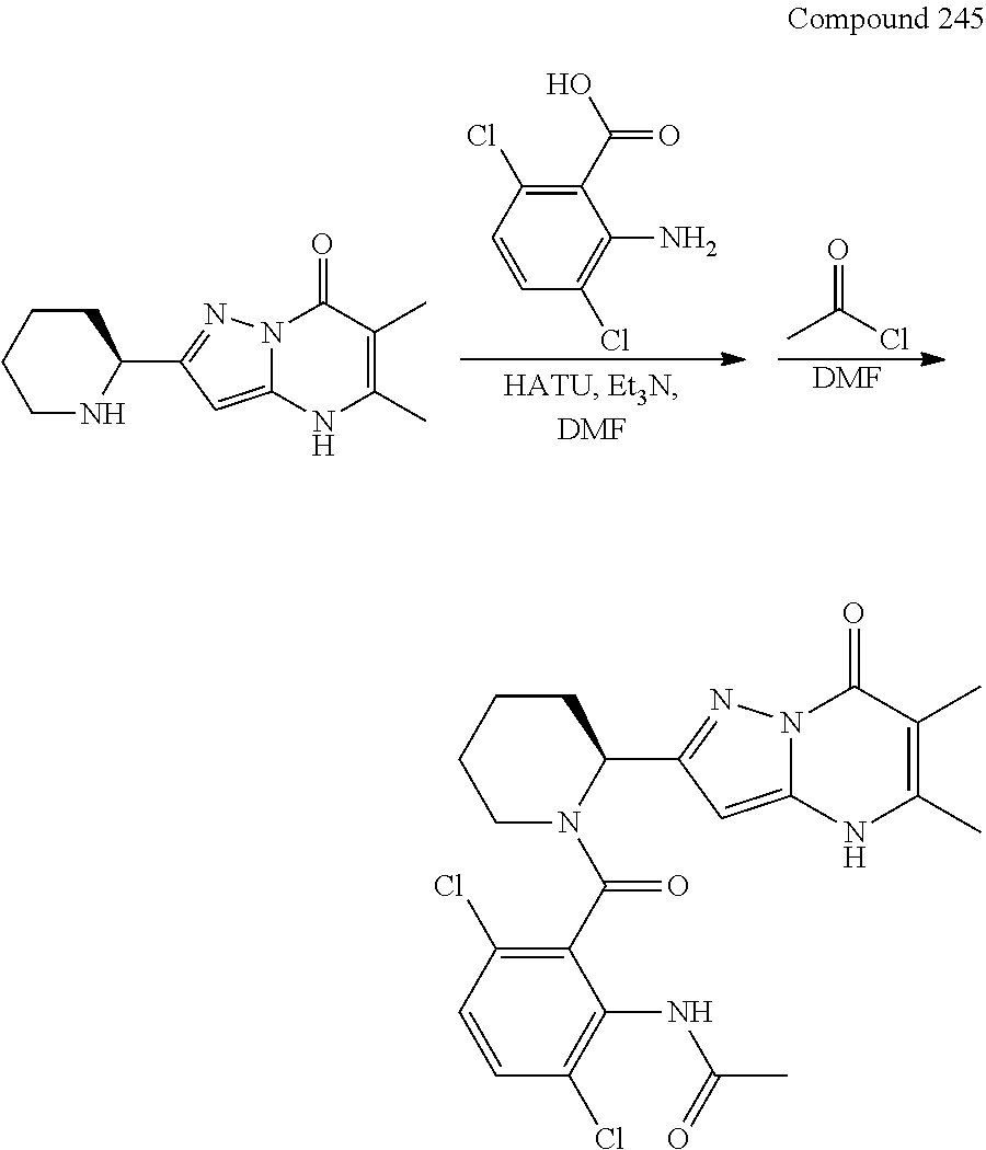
N12C(=CC(C3CCCCN3)=N1)NC(C)=C(C)C2=O.O=C(Cl)C.[DMF].C1(C(O)=O)=C(Cl)C=CC(Cl)=C1N.N12C(=CC(C3CCCCN3C(=O)C3=C(Cl)C=CC(Cl)=C3NC(C)=O)=N1)NC(C)=C(C)C2=O
